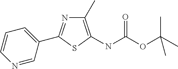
C1=CN=CC(C2=NC(C)=C(NC(OC(C)(C)C)=O)S2)=C1
